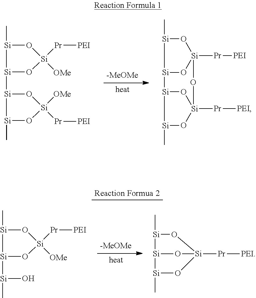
[-MeOMe].C[Si]1[Si]([Si]2[Si](C)O[Si]([OMe])([Pr][PEI])O2)O[Si]([Pr][PEI])([OMe])O1.[Si]12O[Si]([Pr][PEI])(O[Si]1C)O[Si]1([Pr][PEI])O[Si](C)[Si]2O1.[-MeOMe].C[Si]1[Si]([Si](O)C)O[Si]([Pr][PEI])([OMe])O1.O1[Si](C)[Si]2[Si](C)O[Si]1([Pr][PEI])O2
